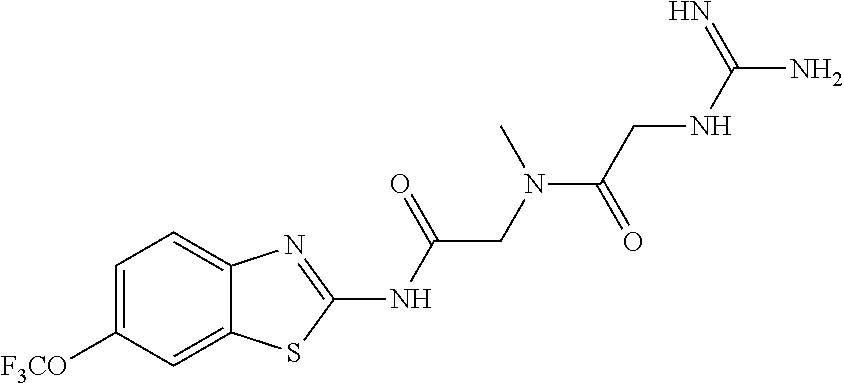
C1=C([F3CO])C=C2C(=C1)N=C(NC(CN(C)C(CNC(N)=N)=O)=O)S2
